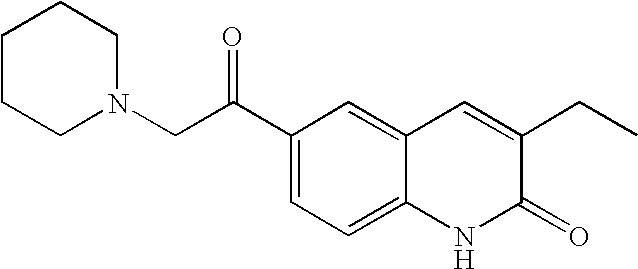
C(C(C1=CC=C2C(=C1)C=C(CC)C(=O)N2)=O)N1CCCCC1
